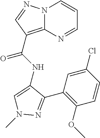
N12C(=C(C(NC3=CN(C)N=C3C3=C(OC)C=CC(Cl)=C3)=O)C=N1)N=CC=C2
